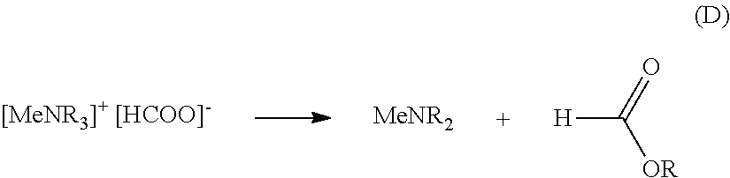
[H]C(=O)[OR]
